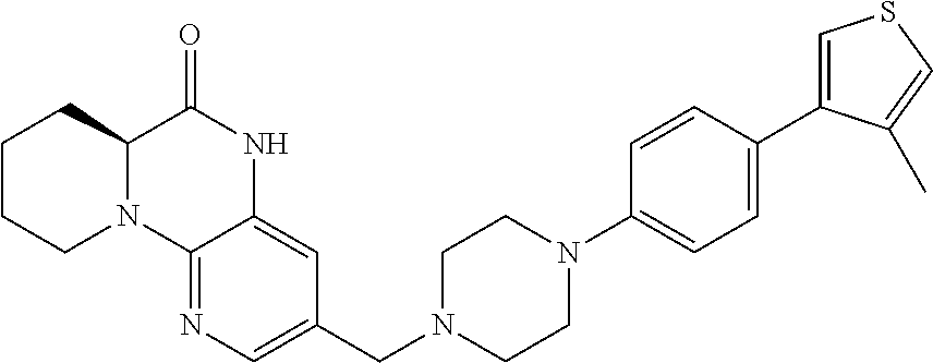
C1CCN2C(C1)C(=O)NC1=CC(CN3CCN(C4=CC=C(C5=CSC=C5C)C=C4)CC3)=CN=C21
